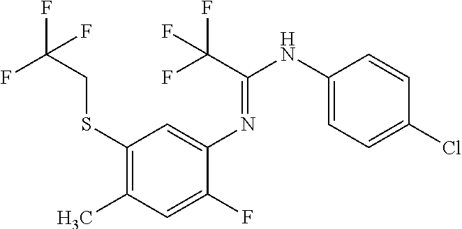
C1(SCC(F)(F)F)=C(C)C=C(F)C(N=C(NC2=CC=C(Cl)C=C2)C(F)(F)F)=C1
